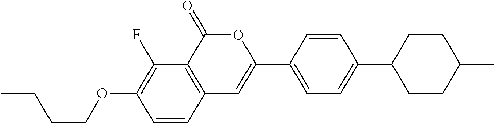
C12=C(C(=O)OC(C3=CC=C(C4CCC(C)CC4)C=C3)=C1)C(F)=C(OCCCC)C=C2
